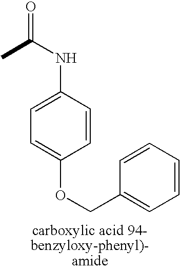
N(C(=O)C)C1=CC=C(OCC2=CC=CC=C2)C=C1
